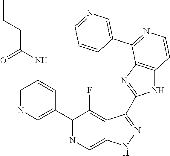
C1=NC=C(C2=NC=C3C(=C2F)C(C2=NC4=C(N2)C=CN=C4C2=CN=CC=C2)=NN3)C=C1NC(CCC)=O
